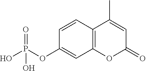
C12=C(C=CC(OP(O)(=O)O)=C1)C(C)=CC(=O)O2
